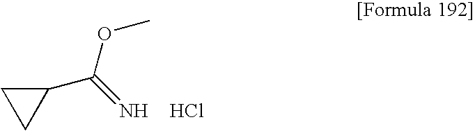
O(C(=N)C1CC1)C.Cl
